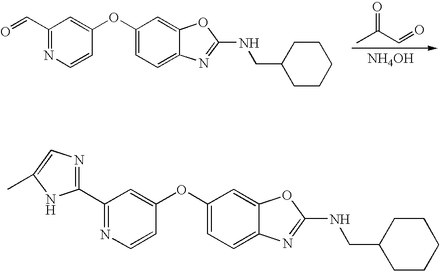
CC(C=O)=O.[NH4OH].C1(C=O)=NC=CC(OC2=CC=C3C(=C2)OC(NCC2CCCCC2)=N3)=C1.C1(C2=NC=C(C)N2)=NC=CC(OC2=CC=C3C(=C2)OC(NCC2CCCCC2)=N3)=C1
